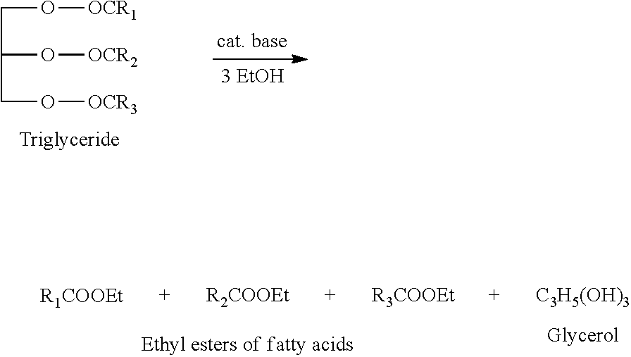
C(C(O[OCR2])CO[OCR3])O[OCR1].[C3H5(OH)3].[R1COOEt].[R2COOEt].[R3COOEt]
